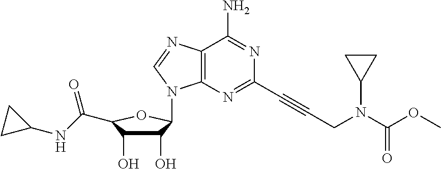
C12=C(N=CN1C1C(O)C(O)C(C(NC3CC3)=O)O1)C(N)=NC(C#CCN(C(OC)=O)C1CC1)=N2
